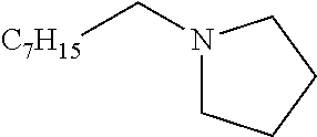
N1(C[C7H15])CCCC1
